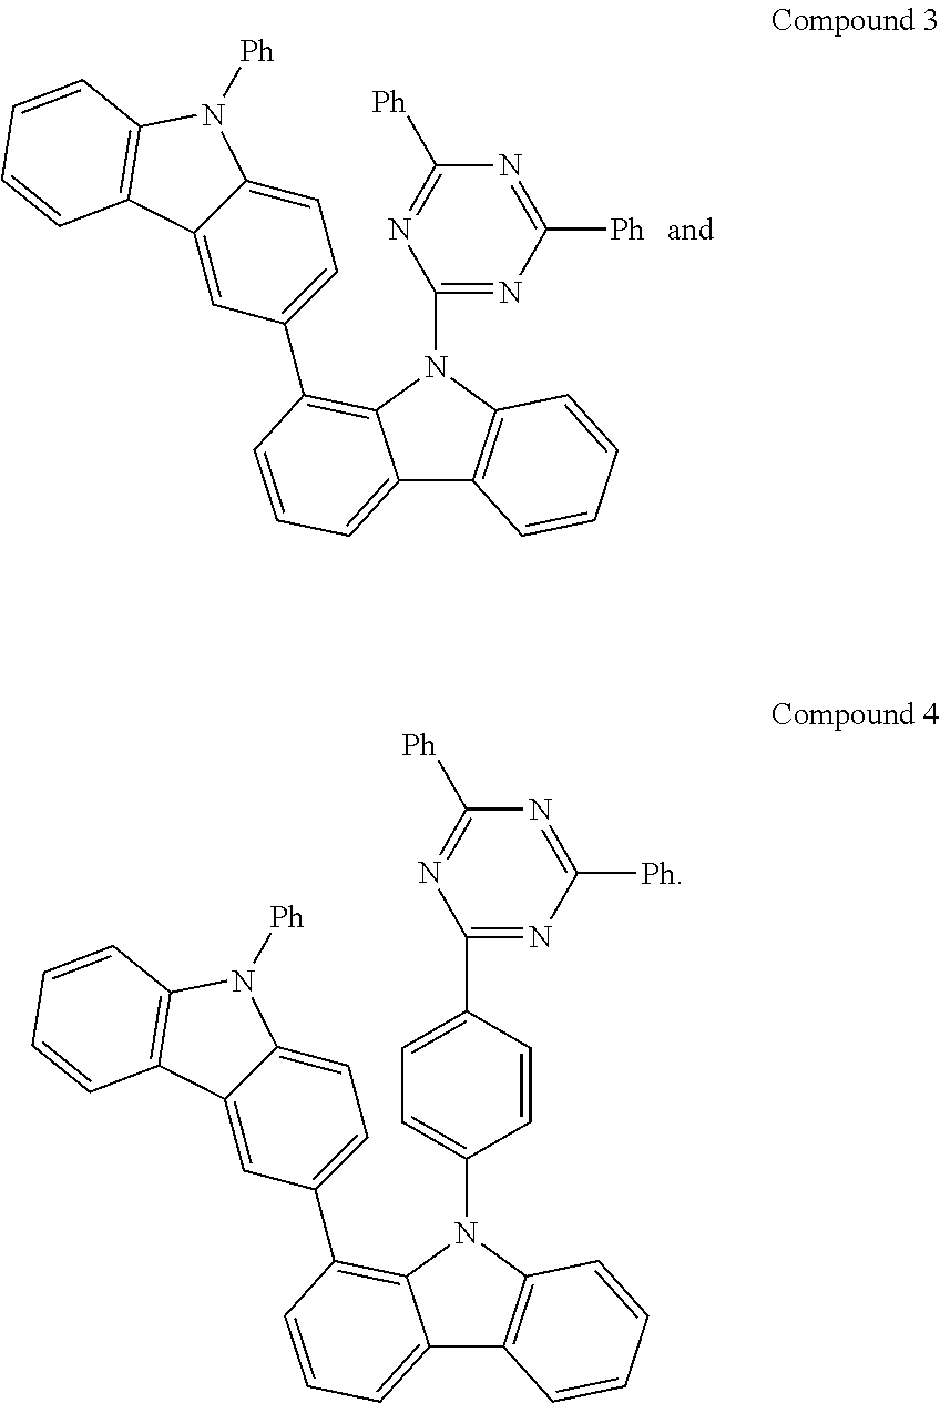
C12=CC=CC(C3=CC=C4C(=C3)C3=C(N4[Ph])C=CC=C3)=C1N(C1=NC([Ph])=NC([Ph])=N1)C1=C2C=CC=C1.C12=CC=CC(C3=CC=C4C(=C3)C3=C(N4[Ph])C=CC=C3)=C1N(C1=CC=C(C3=NC([Ph])=NC([Ph])=N3)C=C1)C1=C2C=CC=C1
